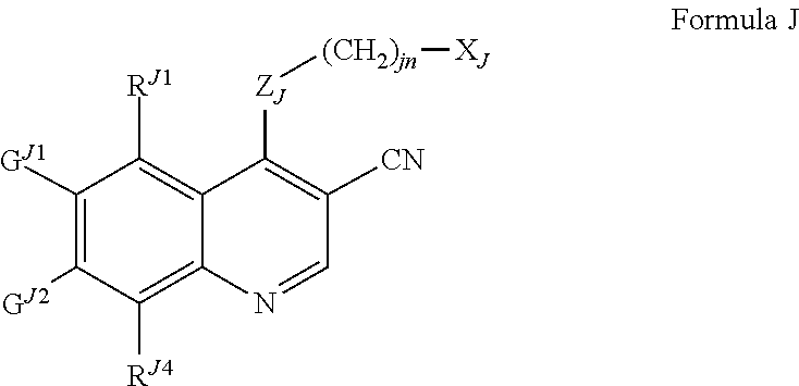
[GJ2]C1=C([GJ1])C([RJ1])=C2C([ZJ][(CH2)jn][XJ])=C([CN])C=NC2=C1[RJ4]
